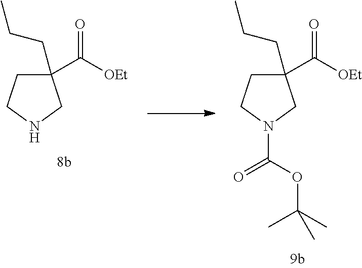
C1(C([OEt])=O)(CCC)CCN(C(OC(C)(C)C)=O)C1.C1(C([OEt])=O)(CCC)CCNC1
